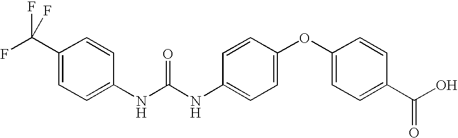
N(C(NC1=CC=C(OC2=CC=C(C(O)=O)C=C2)C=C1)=O)C1=CC=C(C(F)(F)F)C=C1
